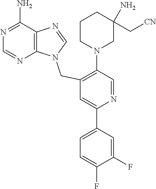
N1(CC2=C(N3CC(C[CN])(N)CCC3)C=NC(C3=CC=C(F)C(F)=C3)=C2)C=NC2=C1N=CN=C2N
